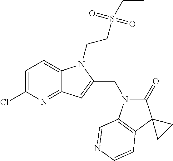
C1=C(Cl)N=C2C(=C1)N(CCS(CC)(=O)=O)C(CN1C(=O)C3(C4=C1C=NC=C4)CC3)=C2
